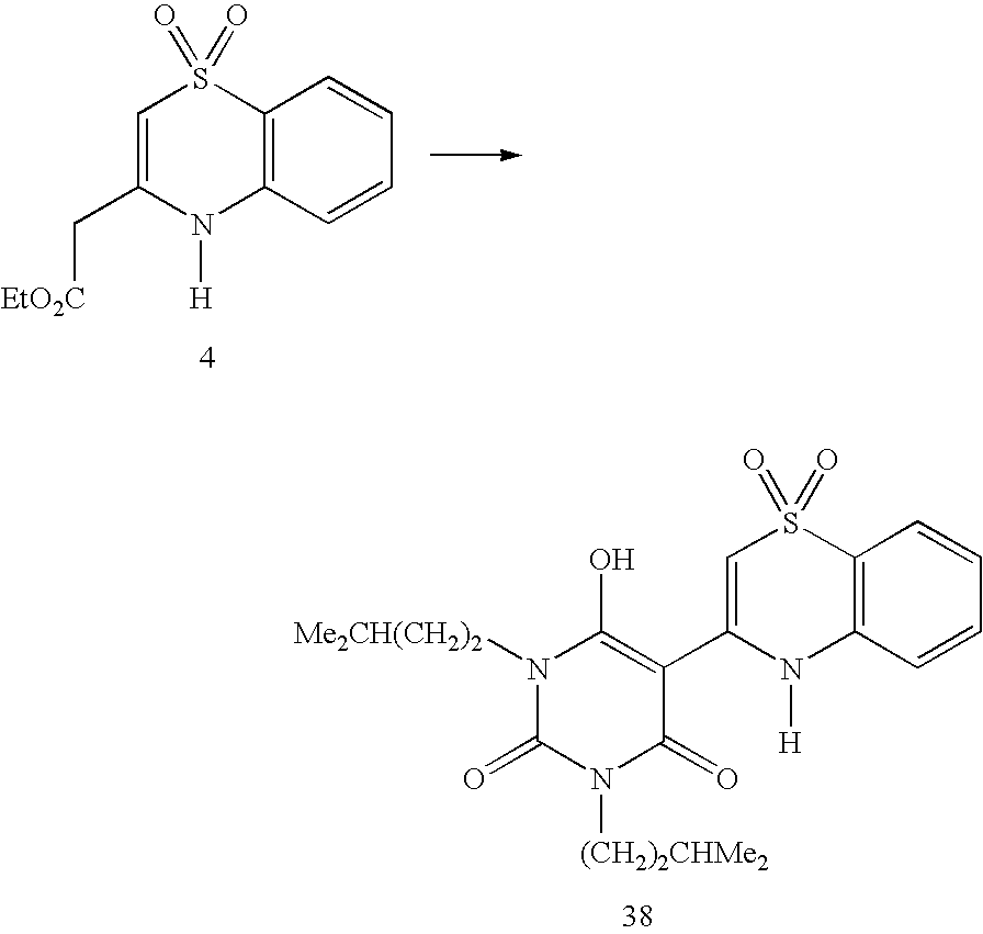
C12=C(C=CC=C1)N([H])C(C[EtO2C])=CS2(=O)=O.N1([Me2CH(CH2)2])C(=O)N([(CH2)2CHMe2])C(=O)C(C2=CS(=O)(=O)C3=C(N2[H])C=CC=C3)=C1O
